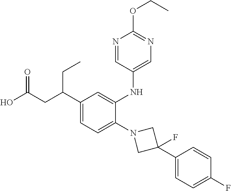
N1(C2=CC=C(C(CC(O)=O)CC)C=C2NC2=CN=C(OCC)N=C2)CC(C2=CC=C(F)C=C2)(F)C1
